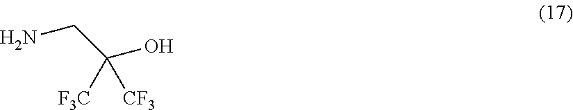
NCC(O)([F3C])[CF3]
